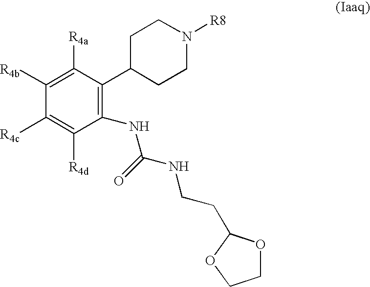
C1([R4b])=C([R4a])C(C2CCN([R8])CC2)=C(NC(=O)NCCC2OCCO2)C([R4d])=C1[R4c]
